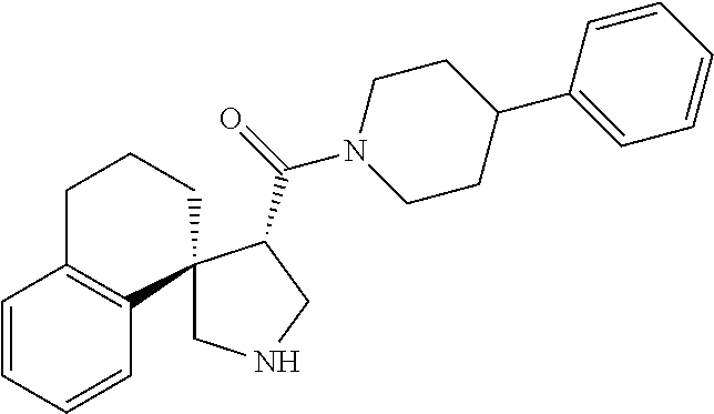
C1=CC=CC2=C1CCCC21CNCC1C(=O)N1CCC(C2=CC=CC=C2)CC1
